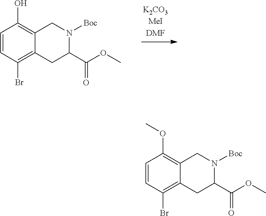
C1=CC(Br)=C2C(=C1O)CN([Boc])C(C(OC)=O)C2.C1=CC(Br)=C2C(=C1OC)CN([Boc])C(C(OC)=O)C2
